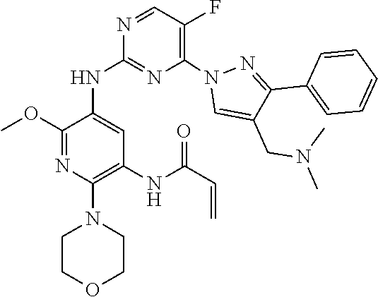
C1(OC)=NC(N2CCOCC2)=C(NC(C=C)=O)C=C1NC1=NC(N2C=C(CN(C)C)C(C3=CC=CC=C3)=N2)=C(F)C=N1
